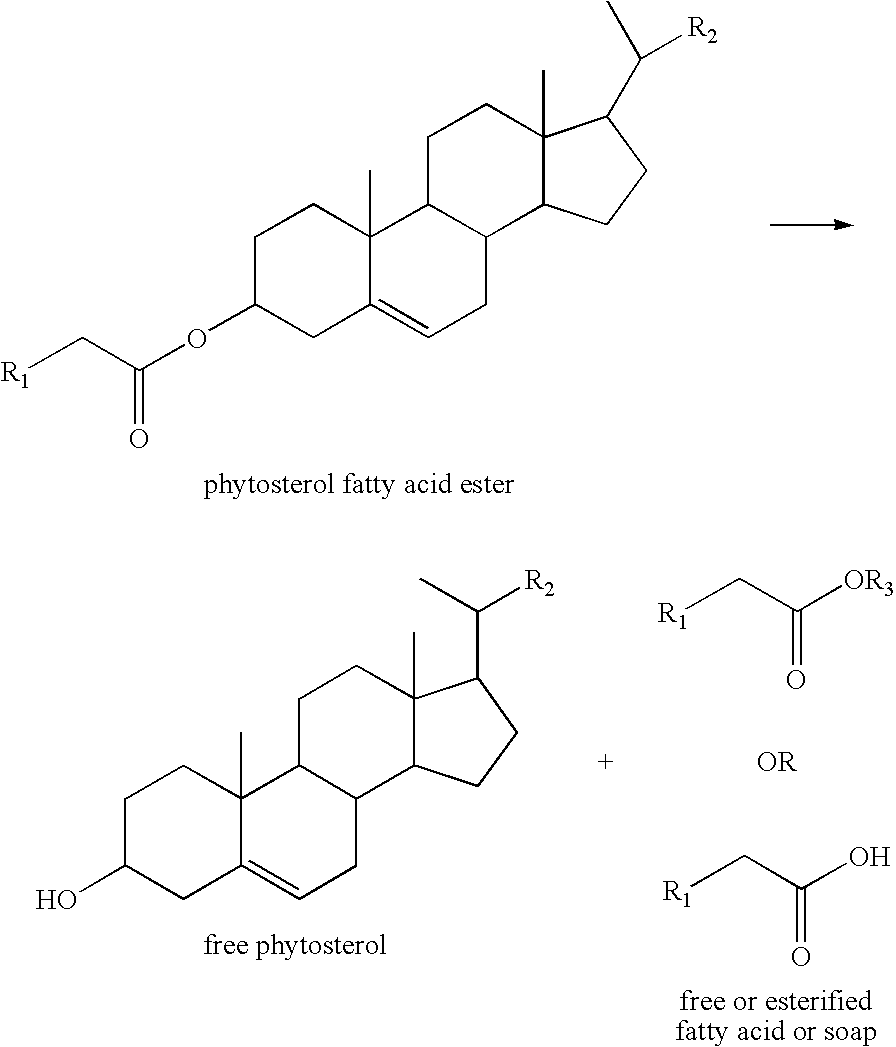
C1C2C(C3C(C)(C1)C(C(C)[R2])CC3)CC=C1C2(C)CCC(OC(C[R1])=O)C1.C1C2C(C3C(C)(C1)C(C(C)[R2])CC3)CC=C1C2(C)CCC(O)C1.[R1]CC([OR3])=O.[R1]CC(O)=O
